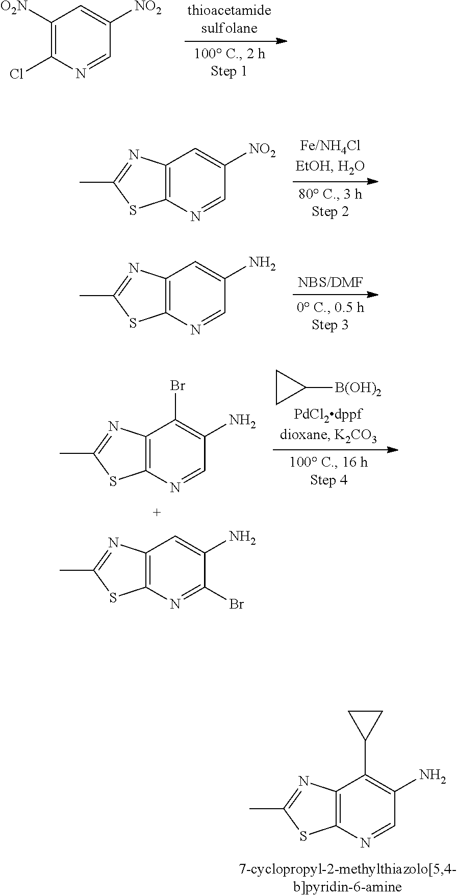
C1([O2N])=C(Cl)N=CC([NO2])=C1.C12=C(N=CC([NO2])=C1)SC(C)=N2.C12=C(N=CC(N)=C1)SC(C)=N2.C12=C(N=CC(N)=C1Br)SC(C)=N2.C12=C(N=C(Br)C(N)=C1)SC(C)=N2.C1CC1[B(OH)2].C12=C(N=CC(N)=C1C1CC1)SC(C)=N2
